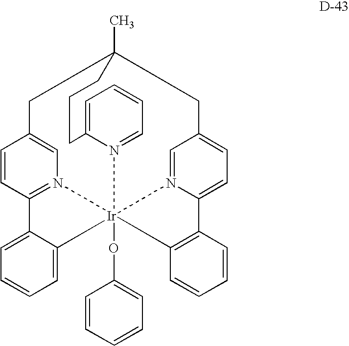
C1=CC2=N3C=C1CC1(C)CC4=CC=C5N(=C4)[Ir]3(OC3=CC=CC=C3)(C3=CC=CC=C23)(C2=C5C=CC=C2)N2=CC=CC=C2CCC1
